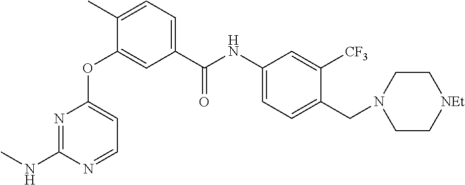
O(C1=CC(C(NC2=CC=C(CN3CC[NEt]CC3)C([CF3])=C2)=O)=CC=C1C)C1=CC=NC(NC)=N1
